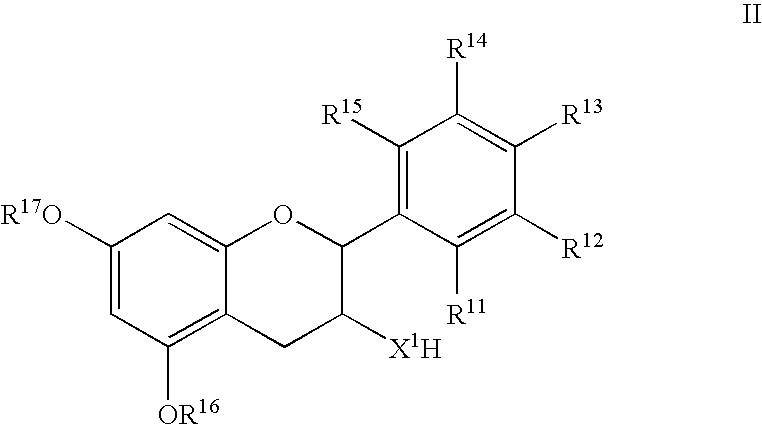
C1([R17O])=CC([OR16])=C2C(=C1)OC(C1=C([R15])C([R14])=C([R13])C([R12])=C1[R11])C([X1H])C2
